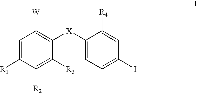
C1=C([R1])C([R2])=C([R3])C([X]C2=CC=C(I)C=C2[R4])=C1[W]
